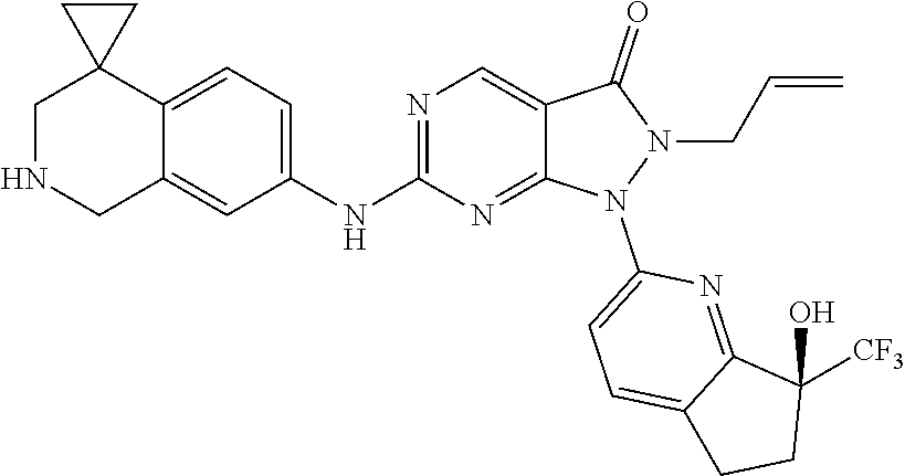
C(CN1N(C2=CC=C3CCC(O)([CF3])C3=N2)C2=NC(NC3=CC=C4C(=C3)CNCC43CC3)=NC=C2C1=O)=C
